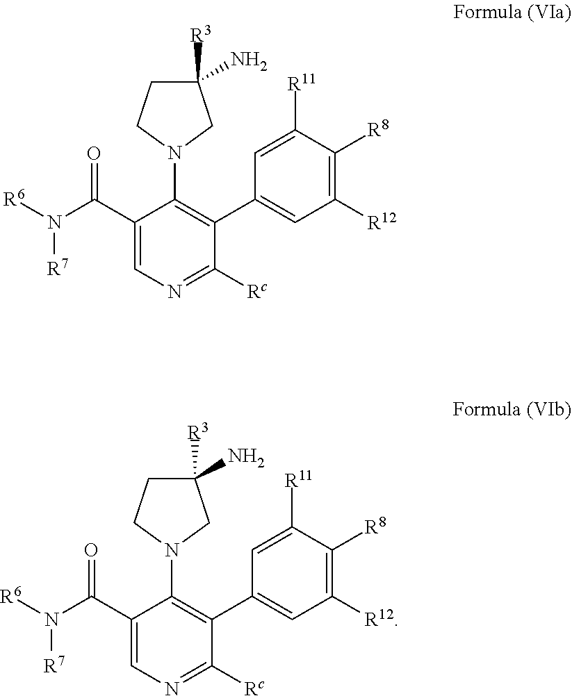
C1([R3])(N)CCN(C2=C(C3=CC([R12])=C([R8])C([R11])=C3)C([Rc])=NC=C2C(N([R6])[R7])=O)C1.C1([R3])(N)CCN(C2=C(C3=CC([R12])=C([R8])C([R11])=C3)C([Rc])=NC=C2C(N([R6])[R7])=O)C1
